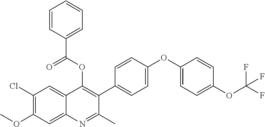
C1(Cl)=C(OC)C=C2C(=C1)C(OC(C1=CC=CC=C1)=O)=C(C1=CC=C(OC3=CC=C(OC(F)(F)F)C=C3)C=C1)C(C)=N2
